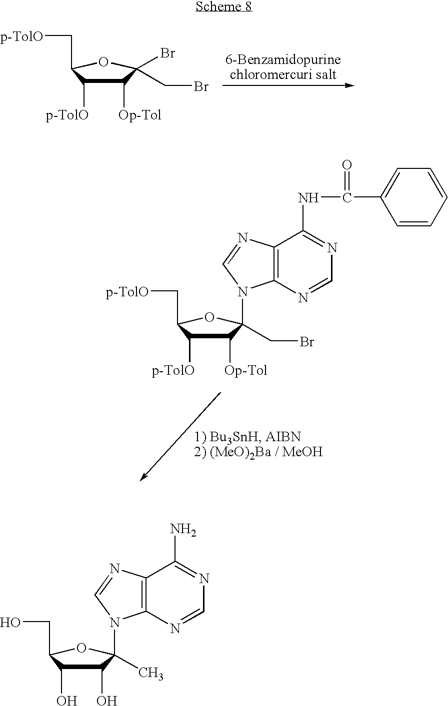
C1([Op-Tol])C([p-TolO])C(C[p-TolO])OC1(Br)CBr.C1([Op-Tol])C([p-TolO])C(C[p-TolO])OC1(CBr)N1C2=C(N=C1)C(NC(C1=CC=CC=C1)=O)=NC=N2.C12=C(N=CN=C1N)N(C1(C)C(O)C(O)C(CO)O1)C=N2
